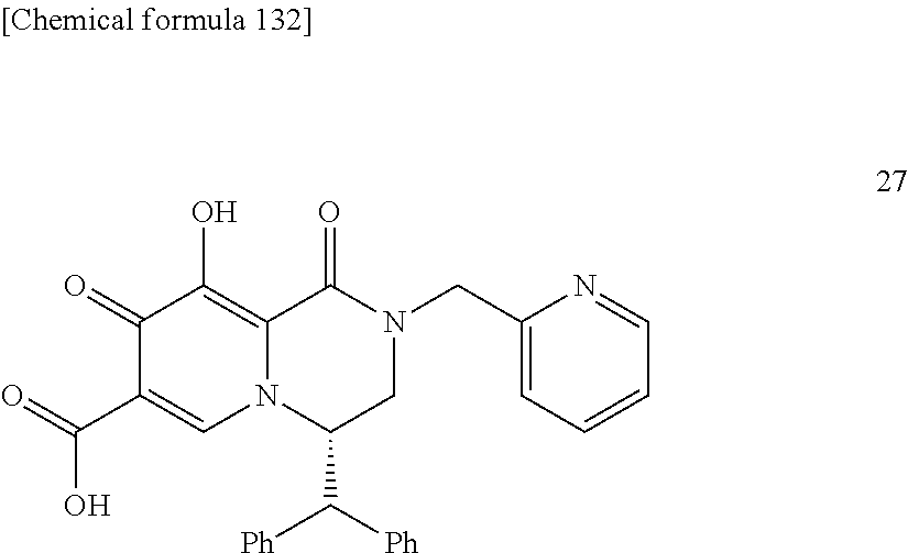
C1(=O)C(C(=O)O)=CN2C(=C1O)C(=O)N(CC1=CC=CC=N1)CC2C([Ph])[Ph]
